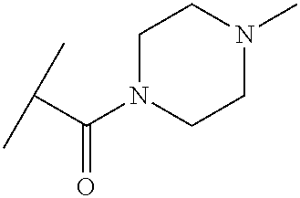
CC(C)C(=O)N1CCN(C)CC1
